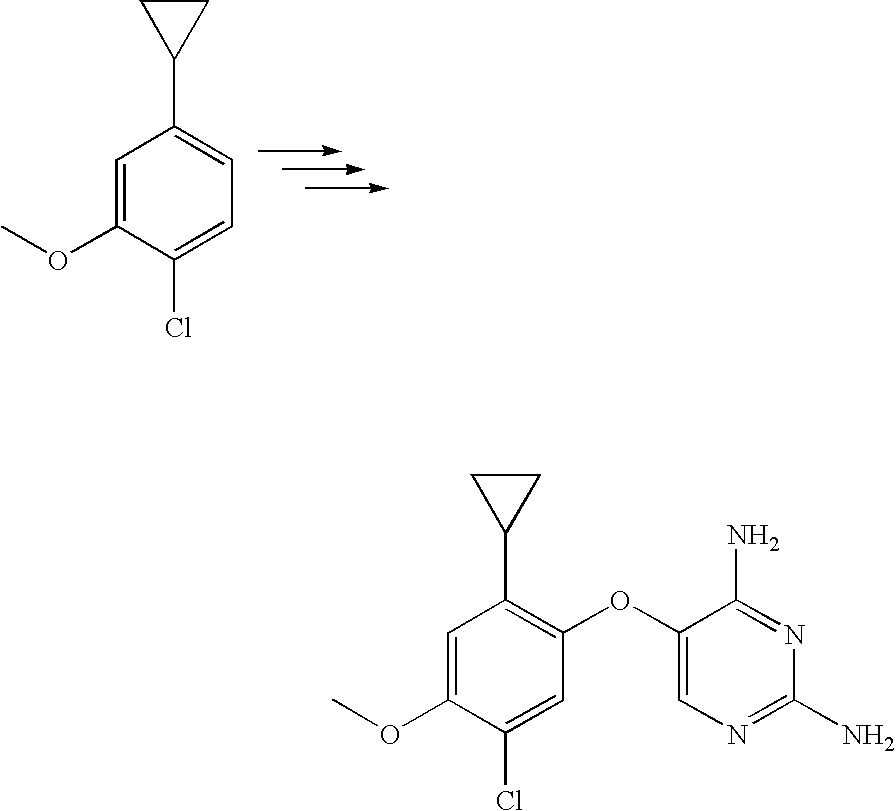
C1=C(OC)C(Cl)=CC=C1C1CC1.C1=C(OC)C(Cl)=CC(OC2=CN=C(N)N=C2N)=C1C1CC1
